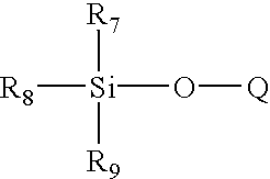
[R8][Si](O[Q])([R7])[R9]
